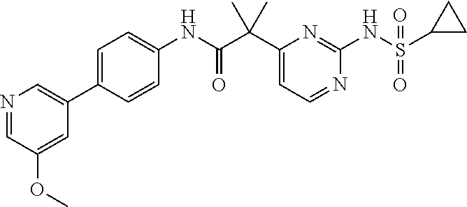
C1(C(C(NC2=CC=C(C3=CN=CC(OC)=C3)C=C2)=O)(C)C)=CC=NC(NS(C2CC2)(=O)=O)=N1
